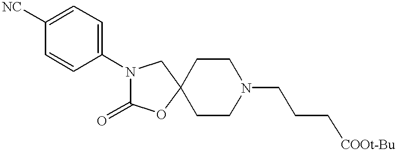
C1=CC(N2C(=O)OC3(CCN(CCC[COOt-Bu])CC3)C2)=CC=C1[NC]
